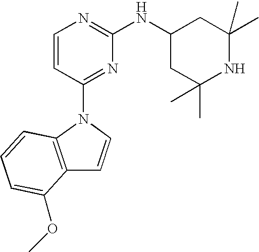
C1=CC(N2C3=C(C=C2)C(OC)=CC=C3)=NC(NC2CC(C)(C)NC(C)(C)C2)=N1
